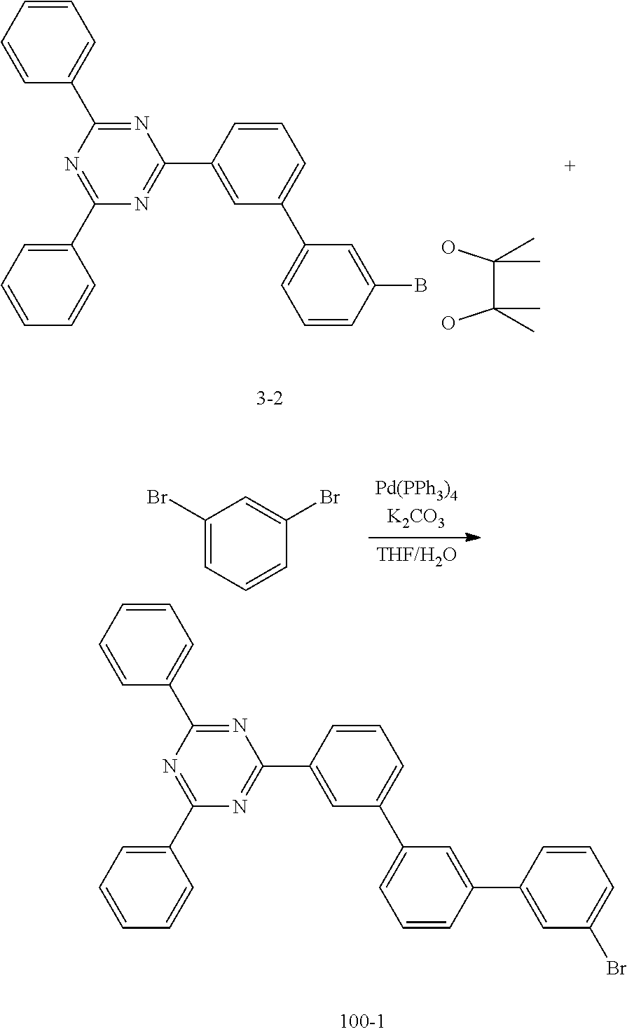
C1(Br)=CC=CC(Br)=C1.C1=CC=CC(C2=NC(C3=CC(C4=CC=CC(B)=C4)=CC=C3)=NC(C3=CC=CC=C3)=N2)=C1.OC(C(O)(C)C)(C)C.C1=CC=CC(C2=NC(C3=CC(C4=CC=CC(C5=CC(Br)=CC=C5)=C4)=CC=C3)=NC(C3=CC=CC=C3)=N2)=C1
